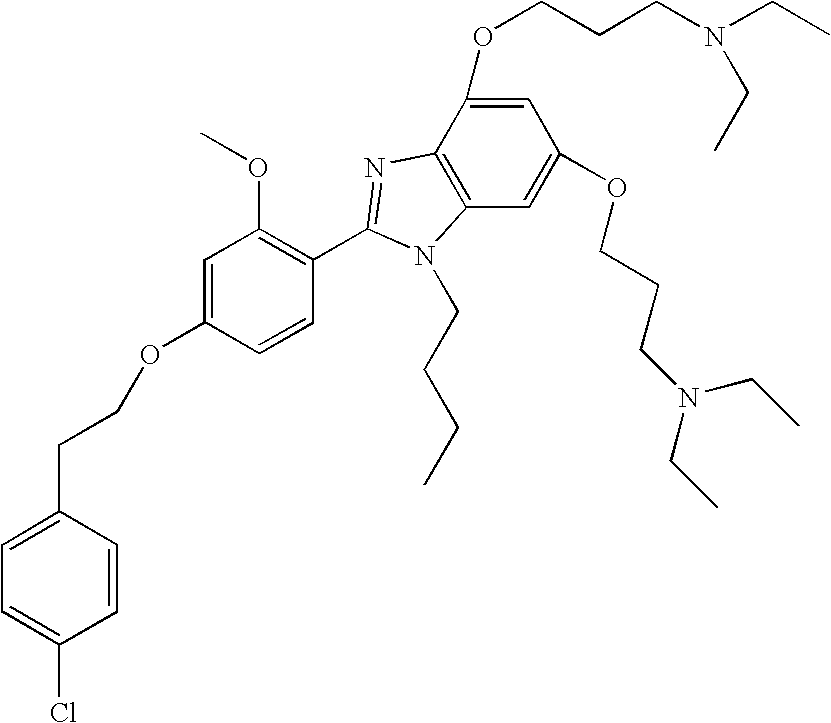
C1=C(OCCCN(CC)CC)C2=C(C=C1OCCCN(CC)CC)N(CCCC)C(C1=C(OC)C=C(OCCC3=CC=C(Cl)C=C3)C=C1)=N2
